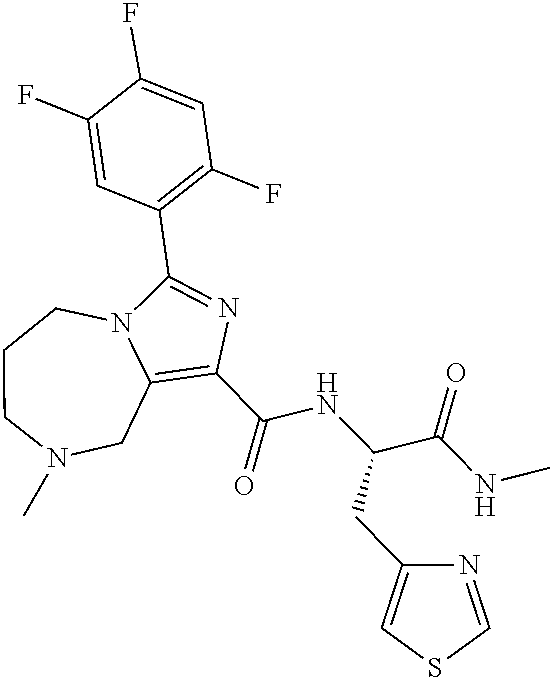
C1(C(NC(CC2=CSC=N2)C(=O)NC)=O)=C2CN(C)CCCN2C(C2=C(F)C=C(F)C(F)=C2)=N1
